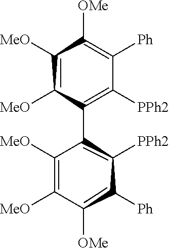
C1([MeO])C([MeO])C(C2C([MeO])=C([MeO])C([OMe])C([Ph])C2[PPh2])=C([PPh2])C([Ph])=C1[OMe]
